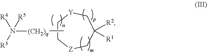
[Z]1CC([R2])([R1])C[Y]CC1.C[(CH2)q]N([R5])([R4])[R3]
